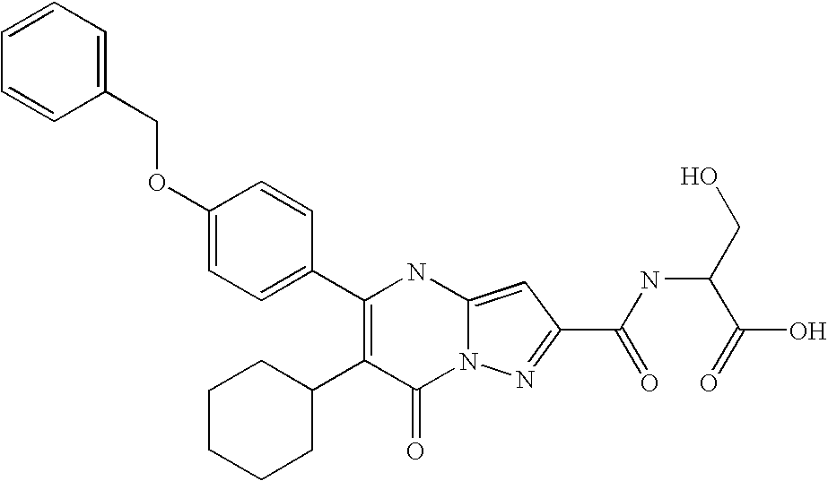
C1(=O)N2C(=CC(C(NC(CO)C(O)=O)=O)=N2)NC(C2=CC=C(OCC3=CC=CC=C3)C=C2)=C1C1CCCCC1
